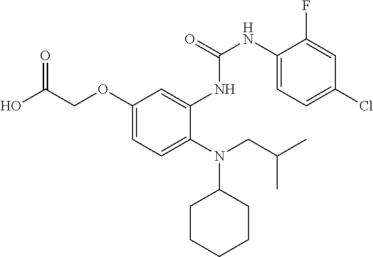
OC(COC1=CC=C(N(C2CCCCC2)CC(C)C)C(NC(=O)NC2=CC=C(Cl)C=C2F)=C1)=O
